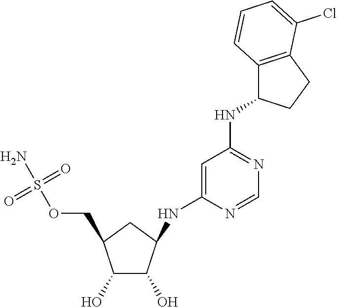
C1(O)C(COS(N)(=O)=O)CC(NC2=CC(NC3C4=C(CC3)C(Cl)=CC=C4)=NC=N2)C1O
